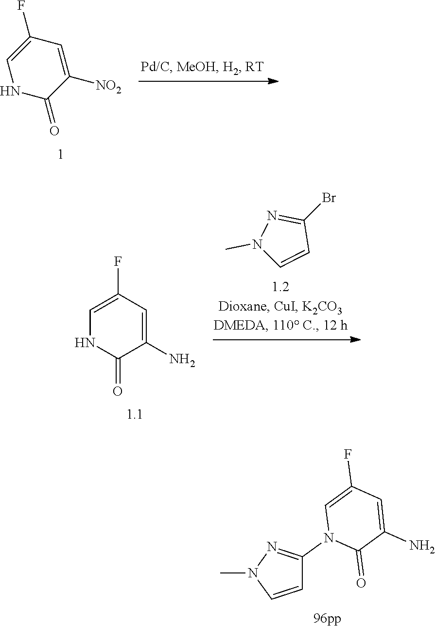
CN1C=CC(N2C(=O)C(N)=CC(F)=C2)=N1.N1C(=O)C([NO2])=CC(F)=C1.C1=C(F)C=C(N)C(=O)N1.N1(C)C=CC(Br)=N1
